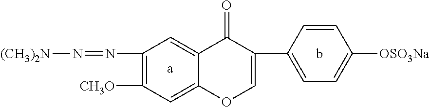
[a].b.C1(N=N[(CH3)2N])=C([CH3O])C=C2C(=C1)C(=O)C(C1=CC=C([OSO3Na])C=C1)=CO2
